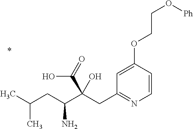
C1=CC(OCCO[Ph])=CC(CC(C(CC(C)C)N)(C(=O)O)O)=N1
